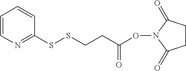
C1CC(=O)N(OC(CCSSC2=NC=CC=C2)=O)C1=O
